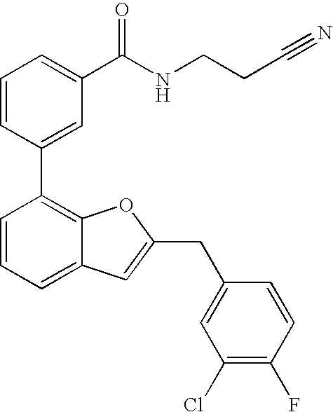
C1=CC(C2=C3C(=CC=C2)C=C(CC2=CC(Cl)=C(F)C=C2)O3)=CC(C(NCCC#N)=O)=C1
